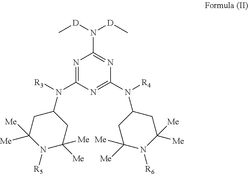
N1=C(N([R3])C2CC([Me])([Me])N([R5])C([Me])([Me])C2)N=C(N([R4])C2CC([Me])([Me])N([R6])C([Me])([Me])C2)N=C1N([D]C)[D]C
